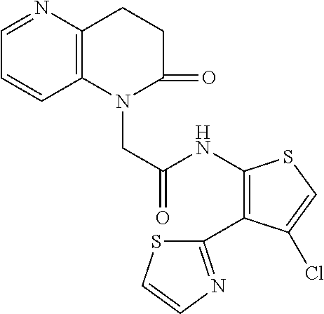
C12=C(N=CC=C1)CCC(=O)N2CC(=O)NC1=C(C2=NC=CS2)C(Cl)=CS1
